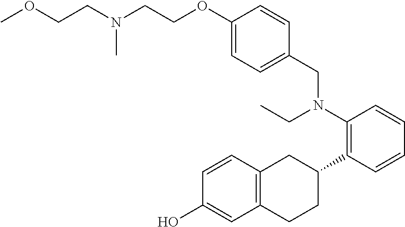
C1(O)=CC2=C(C=C1)CC(C1=C(N(CC)CC3=CC=C(OCCN(CCOC)C)C=C3)C=CC=C1)CC2
